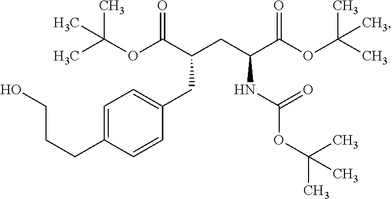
C1=C(CCCO)C=CC(CC(CC(C(OC(C)(C)C)=O)NC(OC(C)(C)C)=O)C(OC(C)(C)C)=O)=C1
